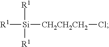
[R1][Si]([R1])([R1])[CH2CH2CH2]Cl
